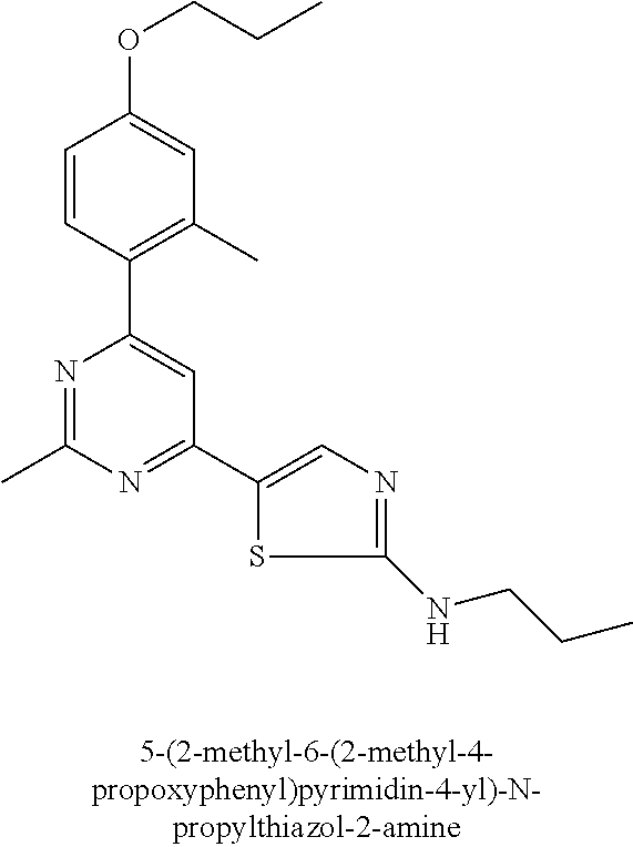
C1=CC(C2=CC(C3=CN=C(NCCC)S3)=NC(C)=N2)=C(C)C=C1OCCC
